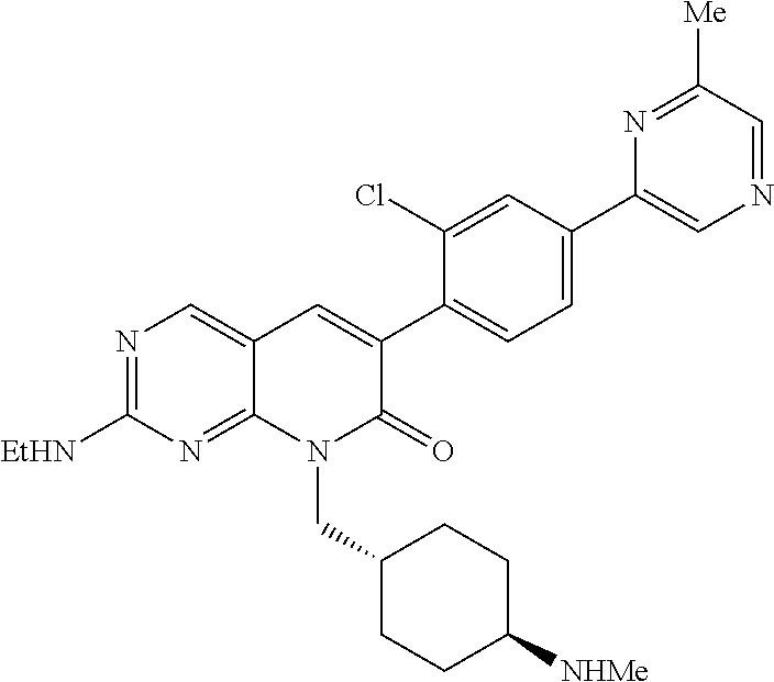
N1=C([EtHN])N=C2C(=C1)C=C(C1=CC=C(C3=CN=CC([Me])=N3)C=C1Cl)C(=O)N2CC1CCC([NHMe])CC1
